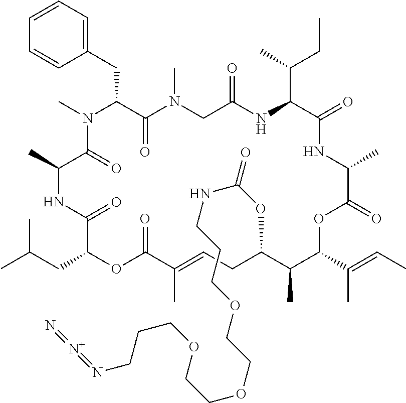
C1=CC=C(CC2C(=O)N(C)CC(=O)NC(C(C)CC)C(=O)NC(C)C(=O)OC(C(C)=CC)C(C)C(OC(NCCCOCCOCCOCCCN=[N+]=N)=O)CC=C(C)C(=O)OC(CC(C)C)C(=O)NC(C)C(=O)N2C)C=C1
